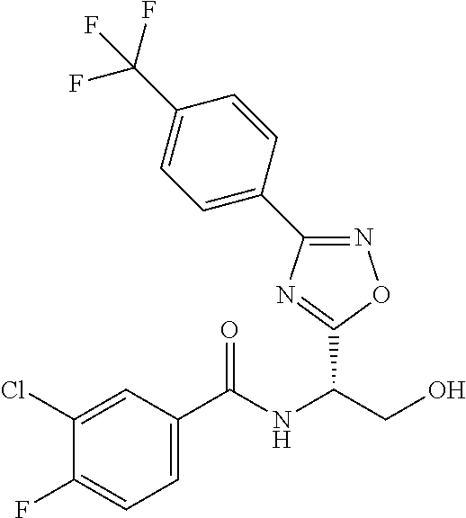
C(NC(CO)C1=NC(C2=CC=C(C(F)(F)F)C=C2)=NO1)(=O)C1=CC=C(F)C(Cl)=C1
